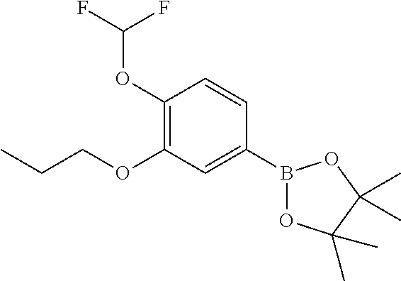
B1(C2=CC(OCCC)=C(OC(F)F)C=C2)OC(C)(C)C(C)(C)O1
